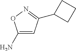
C1(N)=CC(C2CCC2)=NO1
